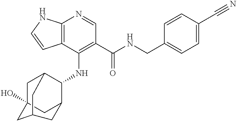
C12=C(C(NC3C4CC5(O)CC3CC(C5)C4)=C(C(NCC3=CC=C(C#N)C=C3)=O)C=N1)C=CN2
